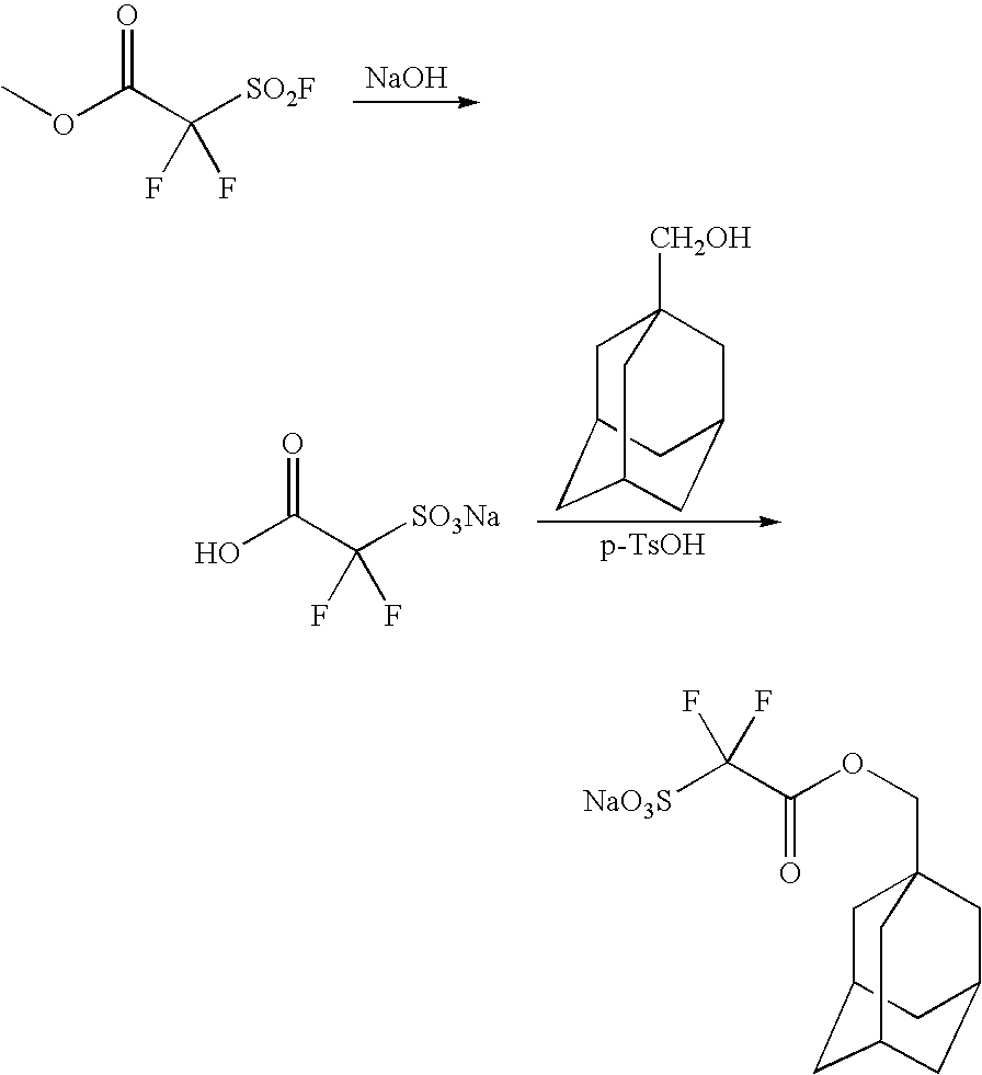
[SO2F]C(C(OC)=O)(F)F.[NaOH].[SO3Na]C(C(O)=O)(F)F.C1C2CC3CC(CC1([CH2OH])C3)C2.[p-TsOH].C1C2CC3CC(CC1(COC(C([NaO3S])(F)F)=O)C3)C2
